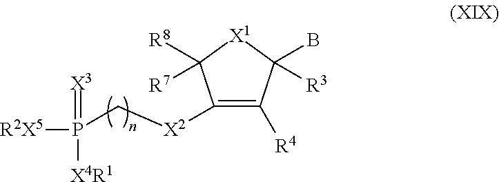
C1([X2]CP(=[X3])([X4R1])[R2X5])=C([R4])C(B)([R3])[X1]C1([R7])[R8]
